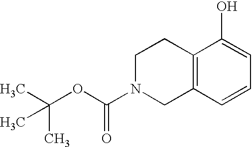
C12=C(C=CC=C1O)CN(C(OC(C)(C)C)=O)CC2
